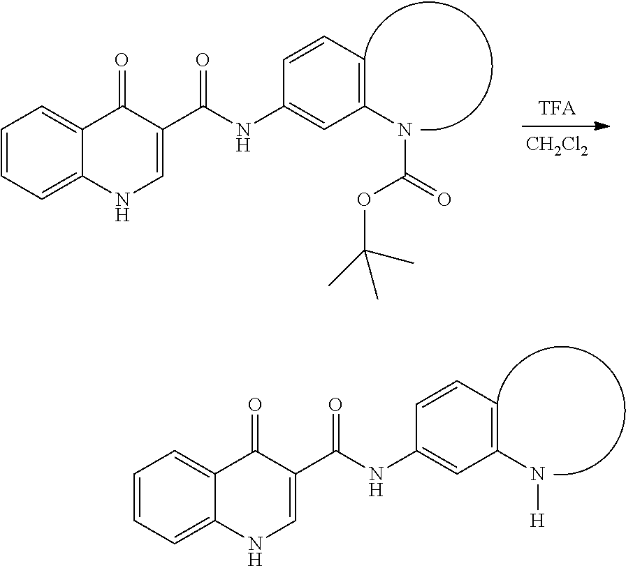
C1=CC=C2C(=C1)C(=O)C(C(NC1=CC(N[H])=CC=C1)=O)=CN2.C1=CC=C2C(=C1)C(=O)C(C(NC1=CC(NC(=O)OC(C)(C)C)=CC=C1)=O)=CN2.[CH2Cl2]
